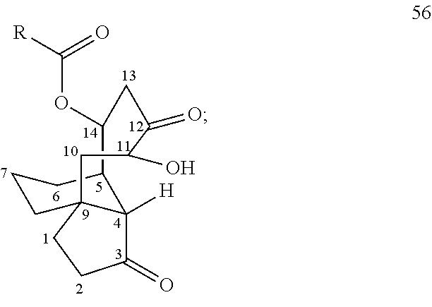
C12C(OC([R])=O)CC(=O)C(O)CC3(CCC(=O)C13[H])CCC2
